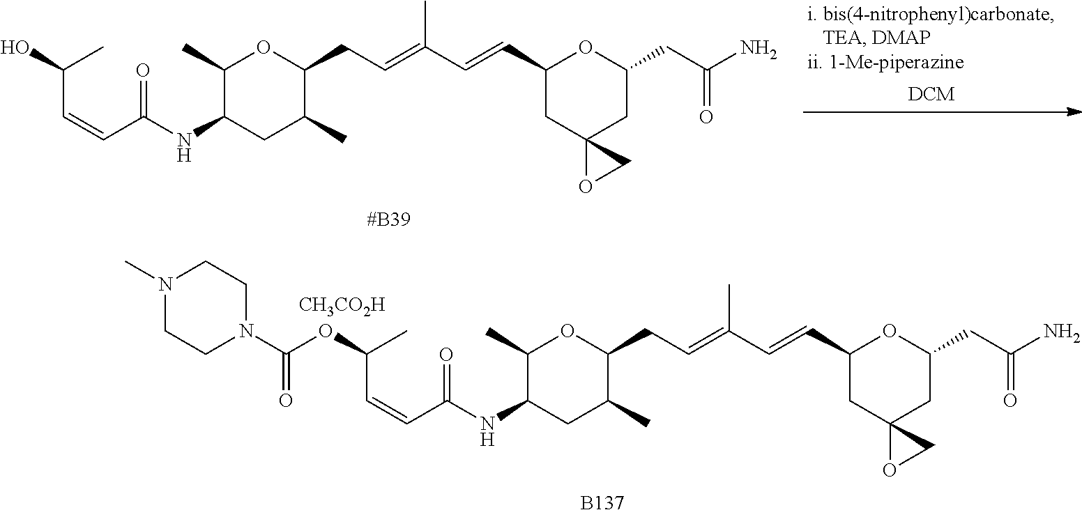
C(C=CC(NC1CC(C)C(CC=C(C=CC2CC3(CC(CC(=O)N)O2)OC3)C)OC1C)=O)(O)C.C(C=CC(NC1CC(C)C(CC=C(C=CC2CC3(CC(CC(=O)N)O2)OC3)C)OC1C)=O)(OC(N1CCN(C)CC1)=O)C.[B137].[CH3CO2H]
